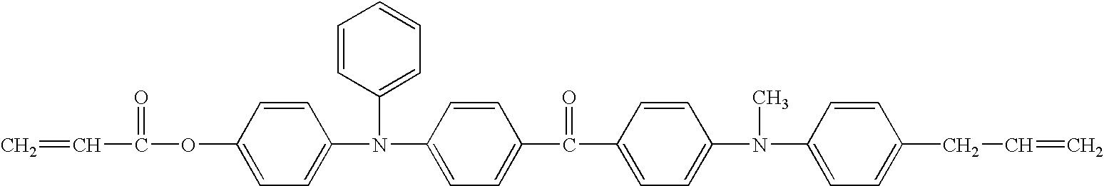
C=CC(=O)OC1=CC=C(N(C2=CC=CC=C2)C2=CC=C(C(=O)C3=CC=C(N(C)C4=CC=C(CC=C)C=C4)C=C3)C=C2)C=C1
